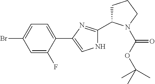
C1=C(F)C(C2=CNC(C3CCCN3C(OC(C)(C)C)=O)=N2)=CC=C1Br
